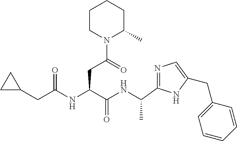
N1=C(C(NC(C(NC(CC2CC2)=O)CC(N2C(C)CCCC2)=O)=O)C)NC(CC2=CC=CC=C2)=C1
